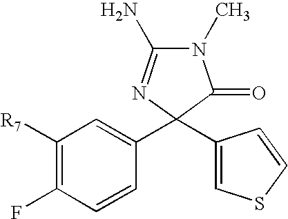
N1(C)C(N)=NC(C2=CC([R7])=C(F)C=C2)(C2=CSC=C2)C1=O
